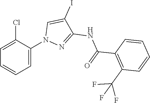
C(F)(C1=C(C(=O)NC2=NN(C3=CC=CC=C3Cl)C=C2I)C=CC=C1)(F)F
